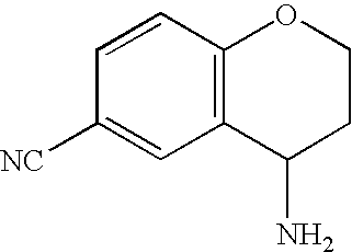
C1=CC([NC])=CC2=C1OCCC2N
